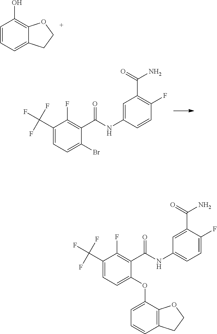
C1=CC=C2C(=C1O)OCC2.BrC1=CC=C(C(F)(F)F)C(F)=C1C(NC1=CC(C(=O)N)=C(F)C=C1)=O.C1=C(OC2=CC=C(C(F)(F)F)C(F)=C2C(NC2=CC=C(F)C(C(N)=O)=C2)=O)C2=C(C=C1)CCO2
